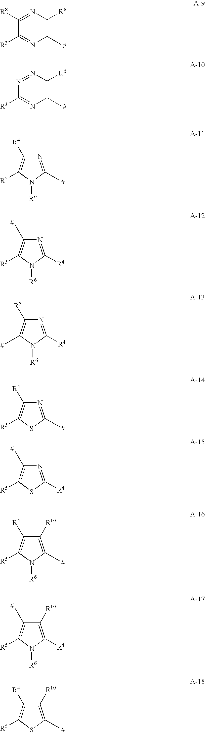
C1([R8])=NC([R6])=C(C)N=C1[R3].N1=NC([R6])=C(C)N=C1[R3].N1=C(C)N([R6])C([R5])=C1[R4].N1=C([R4])N([R6])C([R5])=C1C.N1=C([R4])N([R6])C(C)=C1[R5].N1=C(C)SC([R5])=C1[R4].N1=C([R4])SC([R5])=C1C.C1([R10])=C(C)N([R6])C([R5])=C1[R4].C1([R10])=C([R4])N([R6])C([R5])=C1C.C1([R10])=C(C)SC([R5])=C1[R4]
